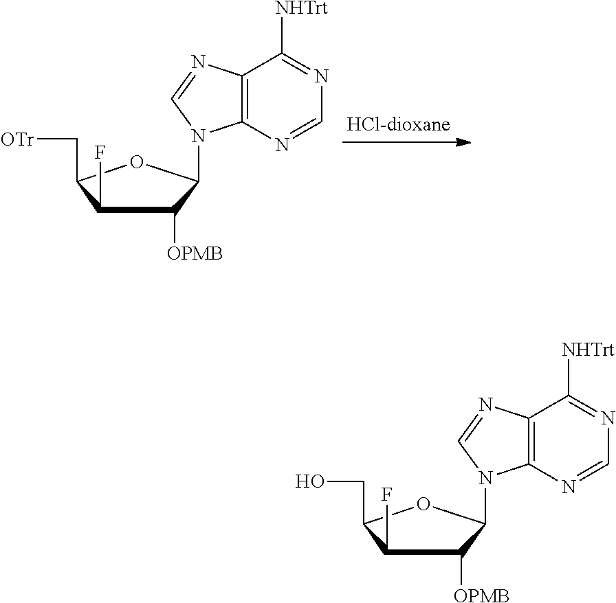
C1(F)C(C[OTr])OC(N2C3=C(C([NHTrt])=NC=N3)N=C2)C1[OPMB].C1(F)C(CO)OC(N2C3=C(C([NHTrt])=NC=N3)N=C2)C1[OPMB]
